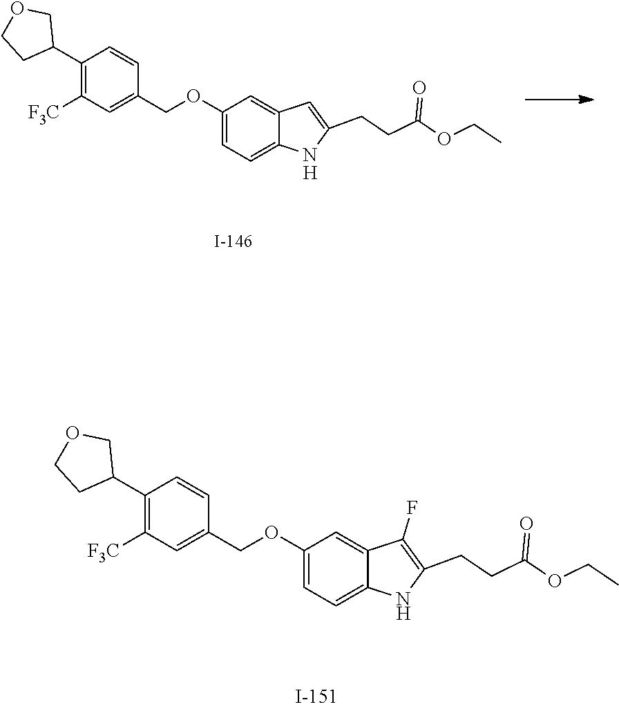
C1(OCC2=CC([F3C])=C(C3COCC3)C=C2)=CC=C2C(=C1)C(F)=C(CCC(OCC)=O)N2.[H].C1(OCC2=CC([F3C])=C(C3COCC3)C=C2)=CC=C2C(=C1)C=C(CCC(OCC)=O)N2.[H]
